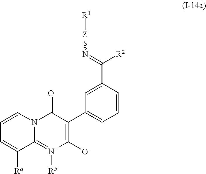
C1=CN2C(=[N+]([R5])C([O-])=C(C3=CC=CC(C(=N[Z][R1])[R2])=C3)C2=O)C([Rq])=C1
